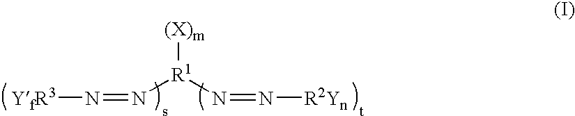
N([R1](N=N[R2Yn])[(X)m])=N[YfR3]
